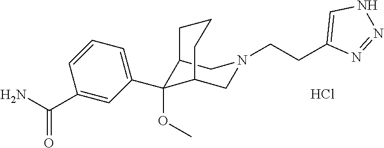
NC(C1=CC(C2(OC)C3CN(CCC4=CNN=N4)CC2CCC3)=CC=C1)=O.Cl
